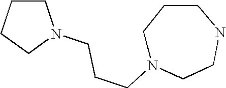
C1CCCN1CCCN1CCNCCC1
